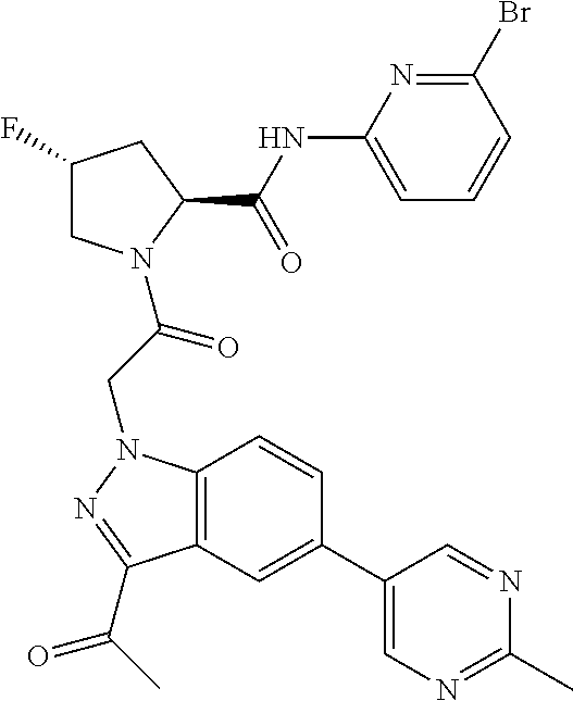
C1(C2=CC3=C(C=C2)N(CC(=O)N2CC(F)CC2C(NC2=CC=CC(Br)=N2)=O)N=C3C(C)=O)=CN=C(C)N=C1
